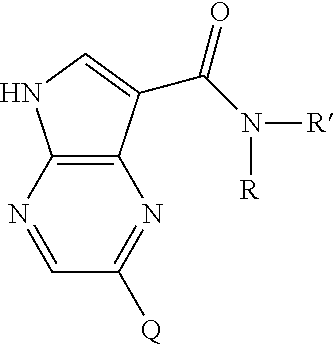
C1([Q])=NC2=C(N=C1)NC=C2C(N([R])[R])=O
